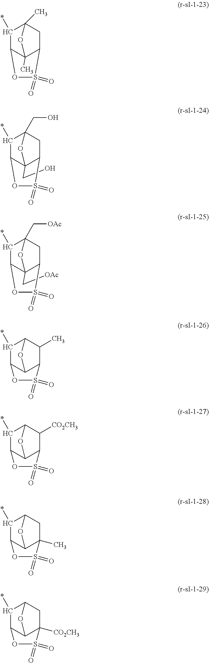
CC12C3C(*)C(C)(CC1S(=O)(=O)O3)O2.C(C12C3C(*)C(CO)(CC1S(=O)(=O)O3)O2)O.C(C12C3C(*)C(C[OAc])(CC1S(=O)(=O)O3)O2)[OAc].C1(*)C2C3C(C(C)C1O3)S(=O)(=O)O2.C1(*)C2C3C(C([CO2CH3])C1O3)S(=O)(=O)O2.C1(*)C2C3C(C)(CC1O3)S(=O)(=O)O2.C1(*)C2C3C([CO2CH3])(CC1O3)S(=O)(=O)O2
